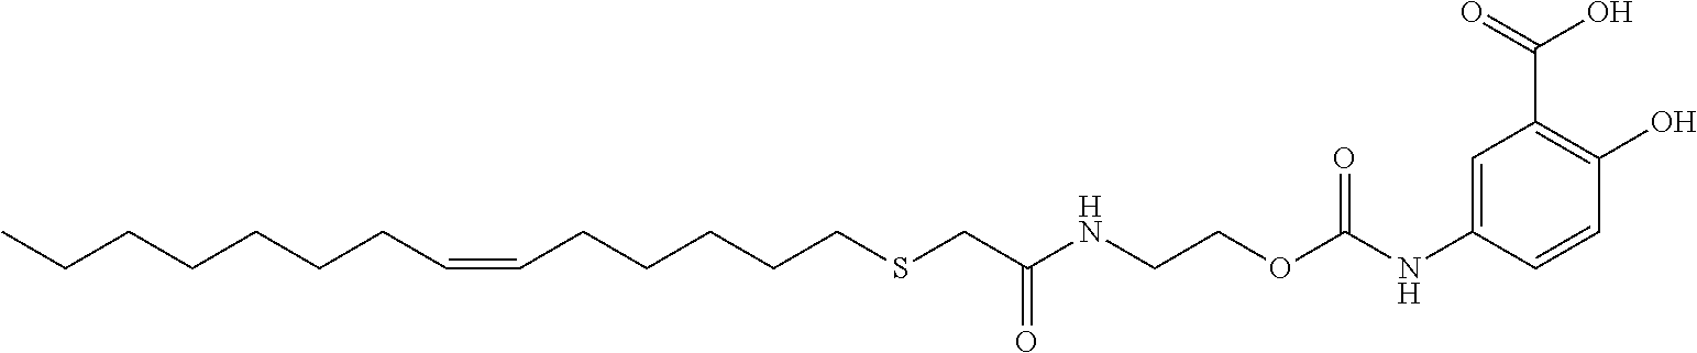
CCCCCCCC=CCCCCCSCC(NCCOC(NC1=CC(C(=O)O)=C(O)C=C1)=O)=O
